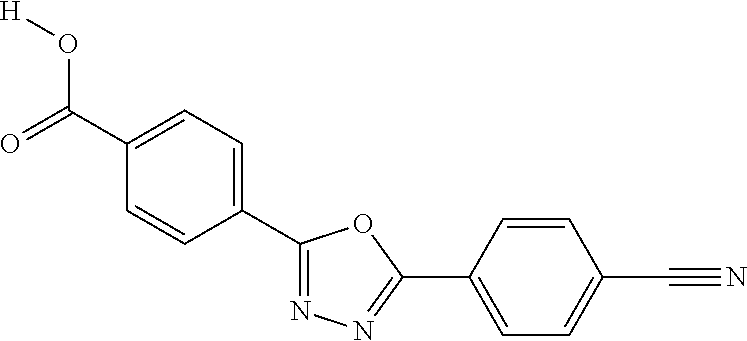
[H]OC(C1=CC=C(C2=NN=C(C3=CC=C(C#N)C=C3)O2)C=C1)=O
